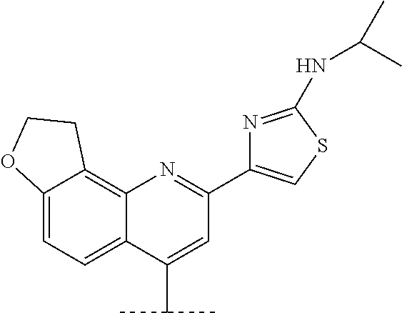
C12=CC=C3C(=C1CCO2)N=C(C1=CSC(NC(C)C)=N1)C=C3C(C)C
